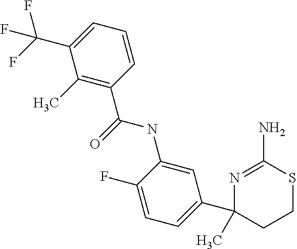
C1=CC=C(C(F)(F)F)C(C)=C1C(=O)NC1=CC(C2(C)N=C(N)SCC2)=CC=C1F
